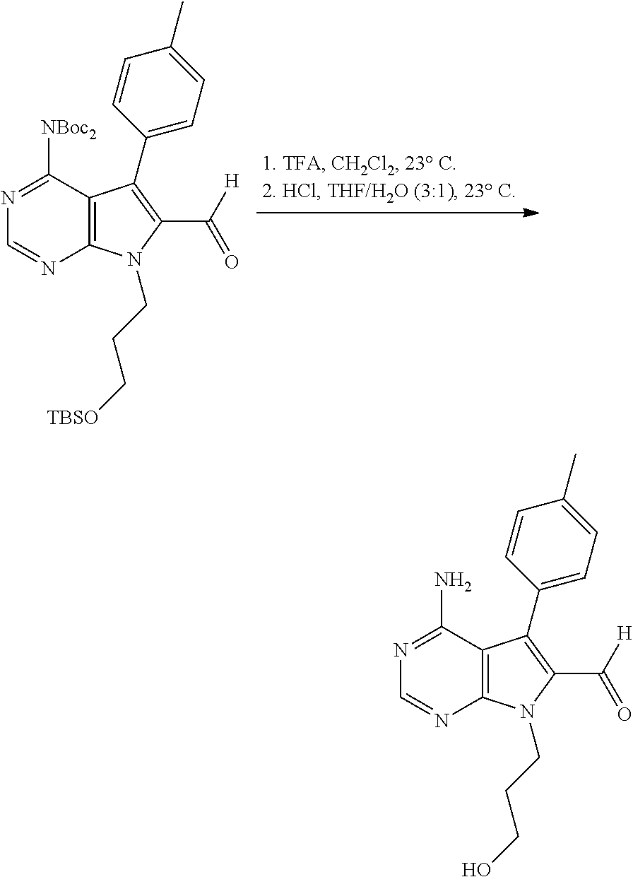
C12=C(N(CCCO)C(C(=O)[H])=C1C1=CC=C(C)C=C1)N=CN=C2N.C12=C(N(CCC[TBSO])C(C(=O)[H])=C1C1=CC=C(C)C=C1)N=CN=C2[NBoc2]
